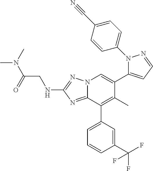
N12C(=NC(NCC(N(C)C)=O)=N1)C(C1=CC=CC(C(F)(F)F)=C1)=C(C)C(C1=CC=NN1C1=CC=C(C#N)C=C1)=C2
